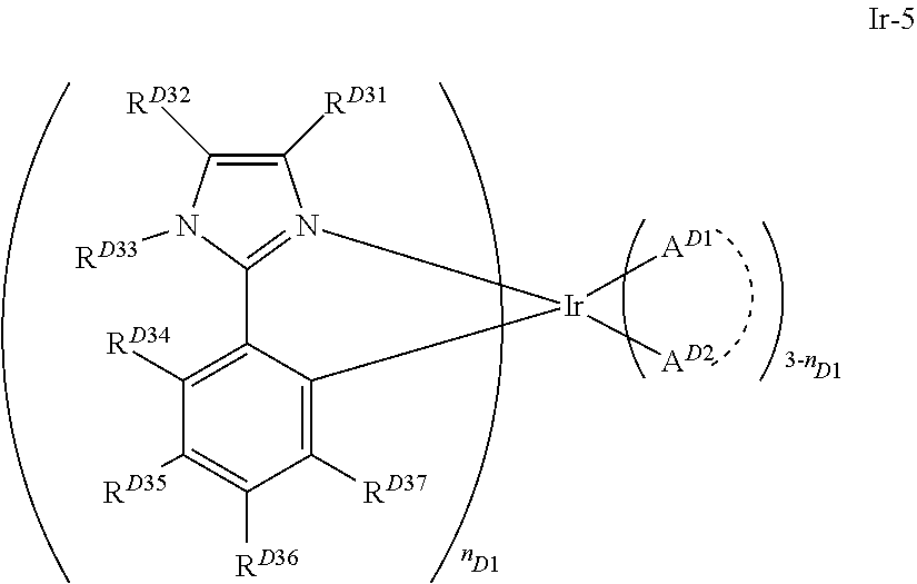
C12=N([Ir]([AD1])([AD2])C3=C([RD37])C([RD36])=C([RD35])C([RD34])=C13)C([RD31])=C([RD32])N2[RD33].[D1].[D1]
